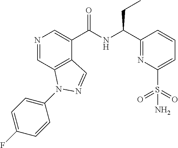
N1=CC2=C(C(C(NC(C3=NC(S(=O)(=O)N)=CC=C3)CC)=O)=C1)C=NN2C1=CC=C(F)C=C1
